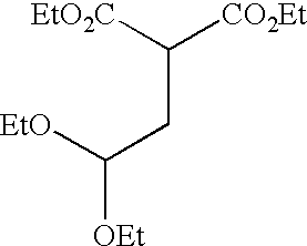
C([OEt])([EtO])CC([CO2Et])[EtO2C]
